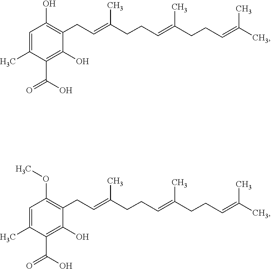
C1=C(C)C(C(=O)O)=C(O)C(CC=C(CCC=C(CCC=C(C)C)C)C)=C1O.C1=C(C)C(C(=O)O)=C(O)C(CC=C(CCC=C(CCC=C(C)C)C)C)=C1OC
